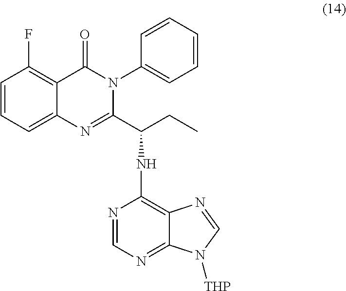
C1=CC(F)=C2C(=C1)N=C(C(CC)NC1=C3C(=NC=N1)N([THP])C=N3)N(C1=CC=CC=C1)C2=O
